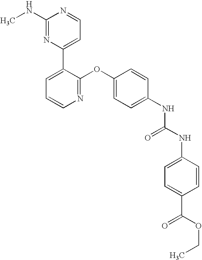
C1(NC)=NC(C2=CC=CN=C2OC2=CC=C(NC(NC3=CC=C(C(OCC)=O)C=C3)=O)C=C2)=CC=N1
